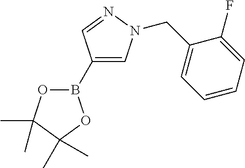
B1(C2=CN(CC3=CC=CC=C3F)N=C2)OC(C)(C)C(C)(C)O1
